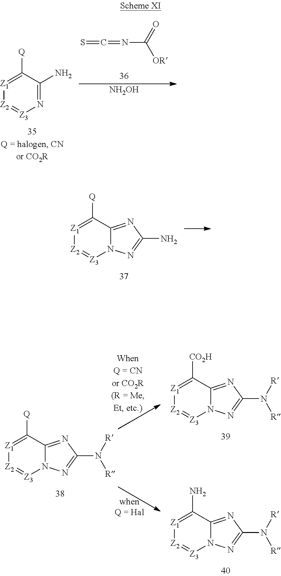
N1=C(N)C([Q])=[Z1][Z2]=[Z3]1.C(=NC([OR])=O)=S.[NH2OH].N12C(=NC(N)=N1)C([Q])=[Z1][Z2]=[Z3]2.N12C(=NC(N([R])[R])=N1)C([Q])=[Z1][Z2]=[Z3]2.N12C(=NC(N([R])[R])=N1)C([CO2H])=[Z1][Z2]=[Z3]2.N12C(=NC(N([R])[R])=N1)C(N)=[Z1][Z2]=[Z3]2
